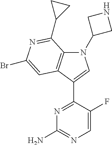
N1=C(C2=CN(C3CNC3)C3=C2C=C(Br)N=C3C2CC2)C(F)=CN=C1N
